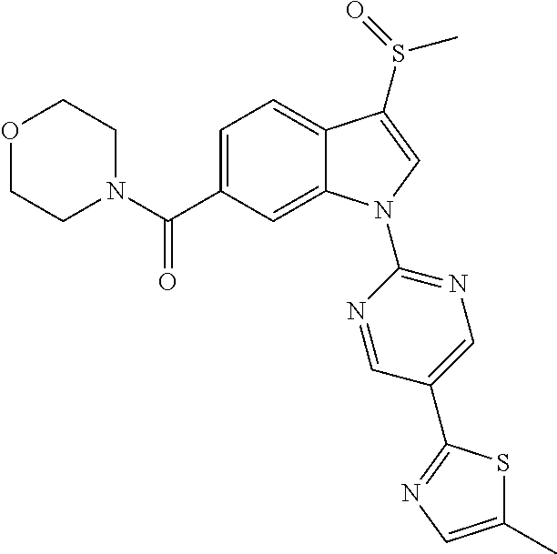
O1CCN(C(C2=CC=C3C(=C2)N(C2=NC=C(C4=NC=C(C)S4)C=N2)C=C3S(=O)C)=O)CC1
